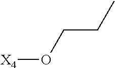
O([X4])CCC
